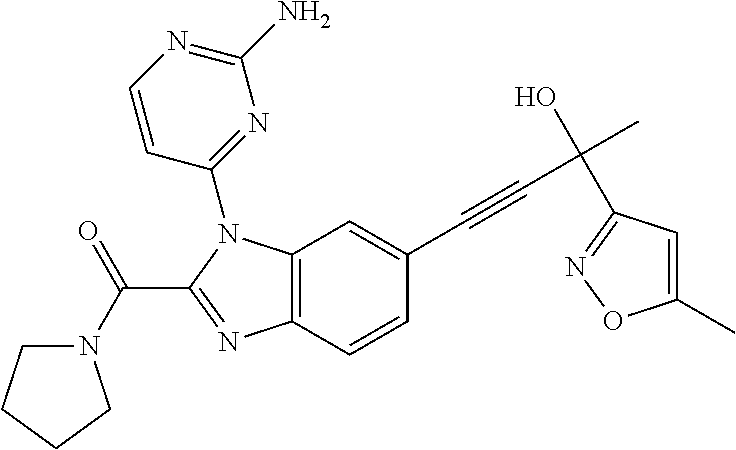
C12=C(C=CC(C#CC(C)(O)C3=NOC(C)=C3)=C1)N=C(C(=O)N1CCCC1)N2C1=NC(N)=NC=C1
